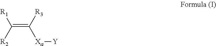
C(=C([R3])[Xa][Y])([R1])[R2]
